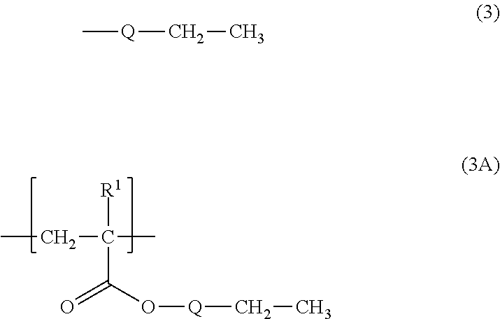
CCC(C)([R1])C(=O)O[Q]CC.C[Q]CC
